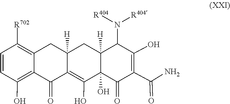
N(C1C2([H])CC3([H])CC4=C([R702])C=CC(O)=C4C(=O)C3=C(O)C2(O)C(=O)C(C(=O)N)=C1O)([R404])[R404]
